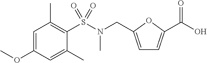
C1=C(CN(C)S(C2=C(C)C=C(OC)C=C2C)(=O)=O)OC(C(O)=O)=C1
